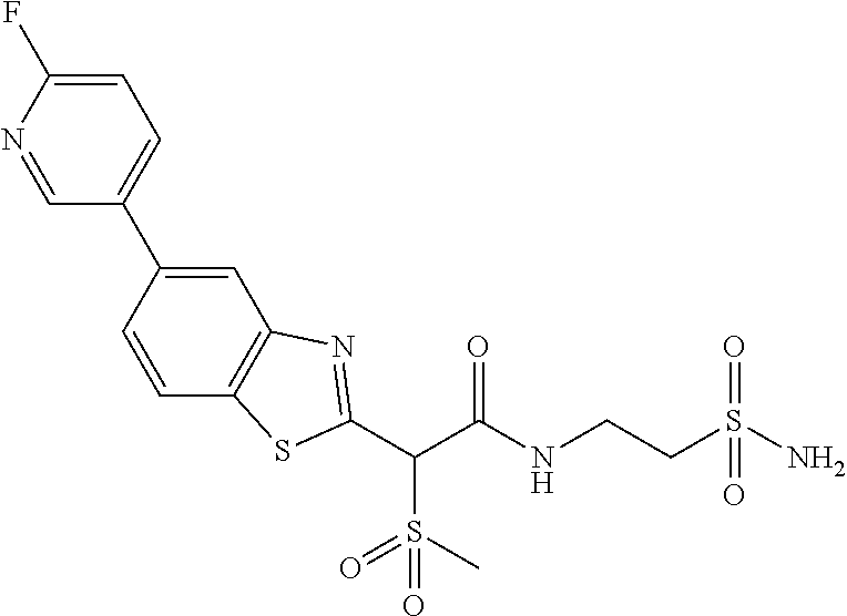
C(C(NCCS(N)(=O)=O)=O)(C1=NC2=C(C=CC(C3=CC=C(F)N=C3)=C2)S1)S(=O)(=O)C
